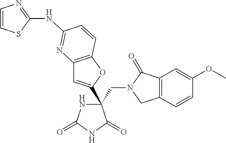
C(C1(C2=CC3=C(O2)C=CC(NC2=NC=CS2)=N3)NC(=O)NC1=O)N1CC2=C(C1=O)C=C(OC)C=C2
